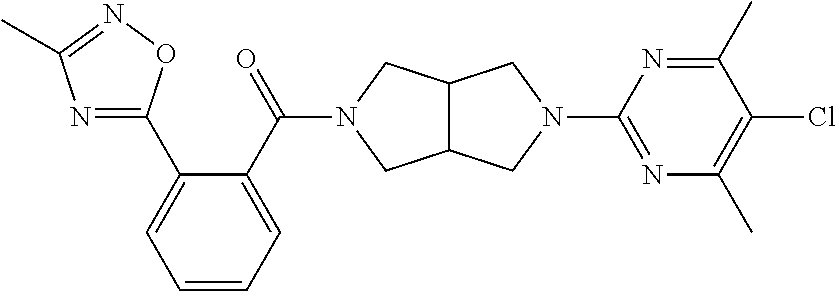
C1=CC=C(C(=O)N2CC3C(C2)CN(C2=NC(C)=C(Cl)C(C)=N2)C3)C(C2=NC(C)=NO2)=C1
